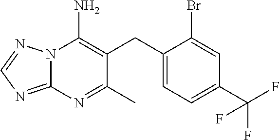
N12C(=NC=N1)N=C(C)C(CC1=CC=C(C(F)(F)F)C=C1Br)=C2N
